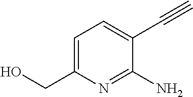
C1=C(CO)N=C(N)C(C#C)=C1
